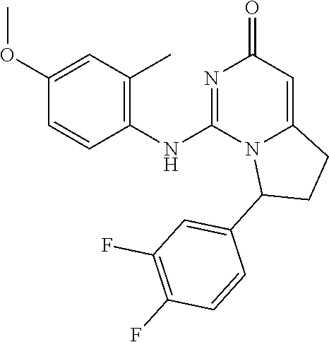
C1(NC2=NC(=O)C=C3N2C(C2=CC(F)=C(F)C=C2)CC3)=C(C)C=C(OC)C=C1
